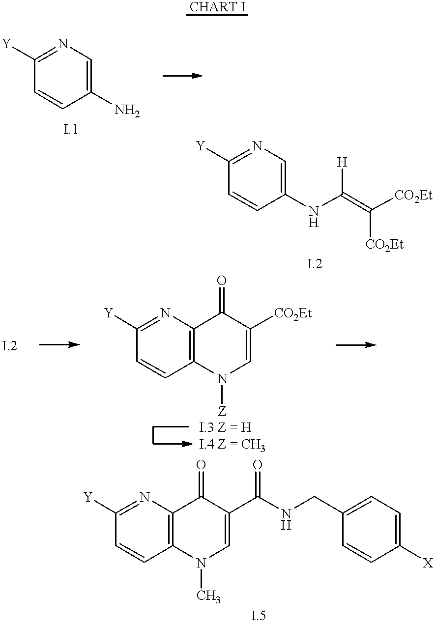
C1([Y])=NC=C(N)C=C1.C1([Y])=NC=C(NC(=C([CO2Et])[CO2Et])[H])C=C1.[I.2].C1([Y])=NC2=C(C=C1)N([Z])C=C([CO2Et])C2=O.C1([Y])=NC2=C(C=C1)N(C)C=C(C(NCC1=CC=C([X])C=C1)=O)C2=O
